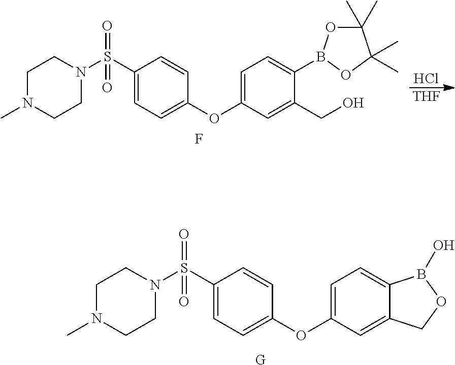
C1(S(N2CCN(C)CC2)(=O)=O)=CC=C(OC2=CC=C(B3OC(C)(C)C(C)(C)O3)C(CO)=C2)C=C1.F.Cl.[THF].C1(S(N2CCN(C)CC2)(=O)=O)=CC=C(OC2=CC=C3C(=C2)COB3O)C=C1.[G]
